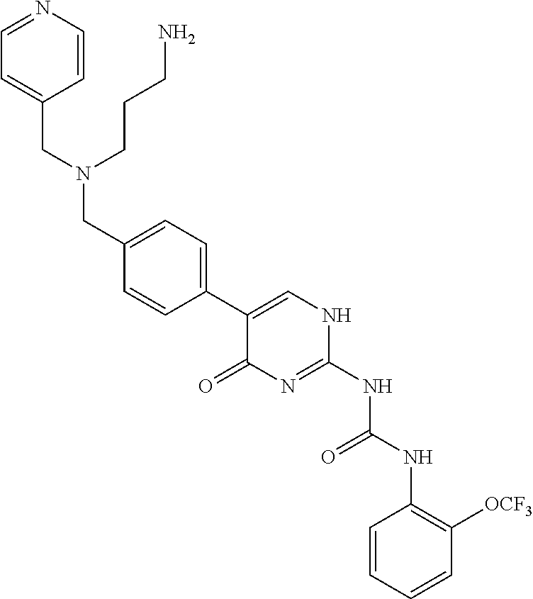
C1=CC=CC([OCF3])=C1NC(NC1=NC(=O)C(C2=CC=C(CN(CC3=CC=NC=C3)CCCN)C=C2)=CN1)=O
